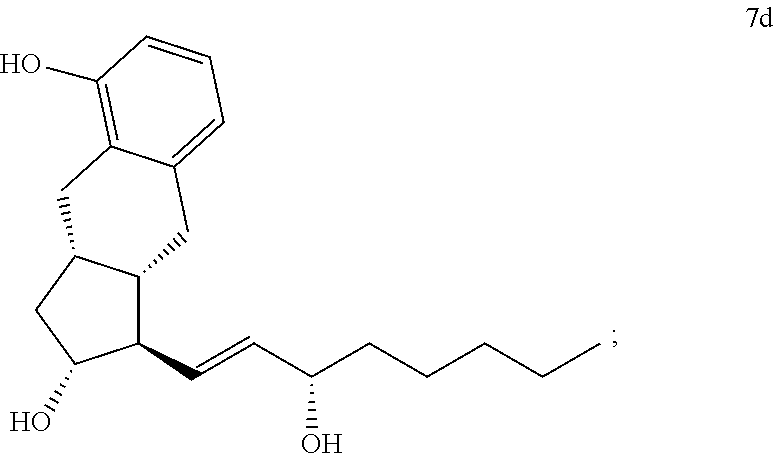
C12C(C=CC(CCCCC)O)C(O)CC1CC1=C(O)C=CC=C1C2
